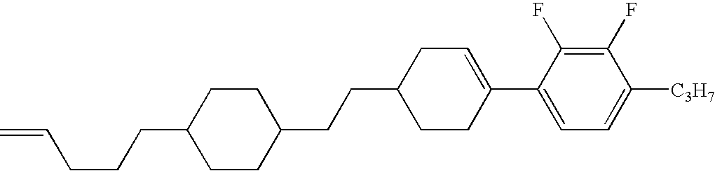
C1(F)=C(F)C(C2=CCC(CCC3CCC(CCCC=C)CC3)CC2)=CC=C1[C3H7]
